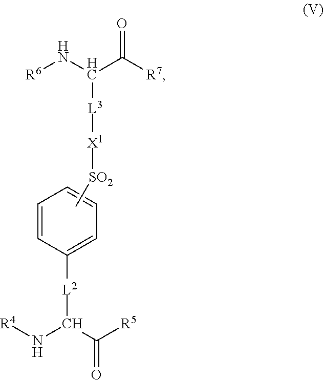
C1=CC([L2]C(N[R4])C([R5])=O)=CC=C1.C[SO2][X1][L3]C(C([R7])=O)N[R6]
